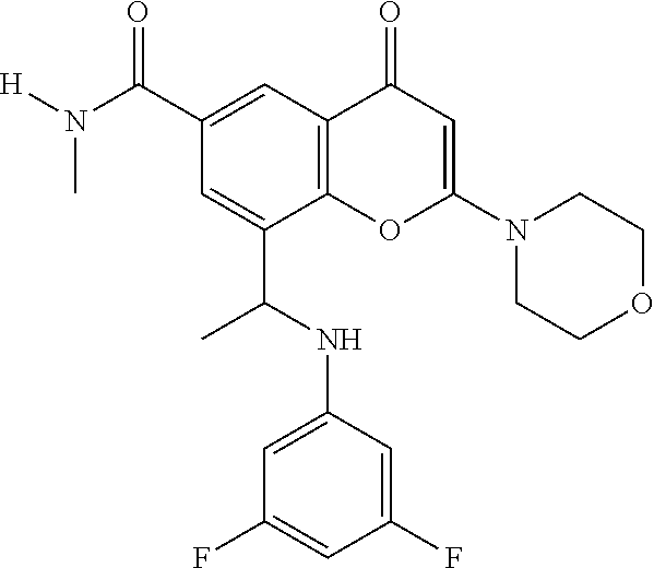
C1(C(=O)N([H])C)=CC2=C(C(C(NC3=CC(F)=CC(F)=C3)C)=C1)OC(N1CCOCC1)=CC2=O
